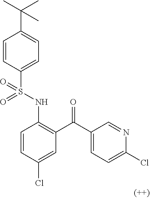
C1=CC(S(NC2=C(C(C3=CC=C(Cl)N=C3)=O)C=C(Cl)C=C2)(=O)=O)=CC=C1C(C)(C)C
